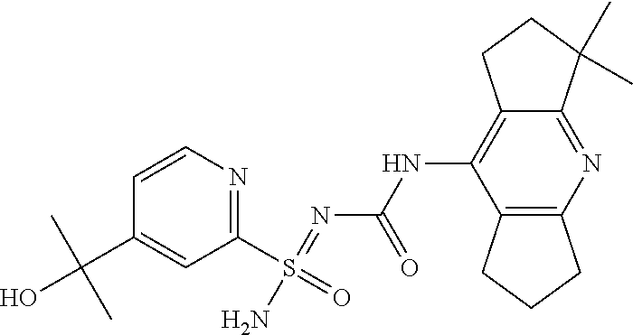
C1(S(=O)(=NC(NC2=C3C(=NC4=C2CCC4)C(C)(C)CC3)=O)N)=NC=CC(C(O)(C)C)=C1
